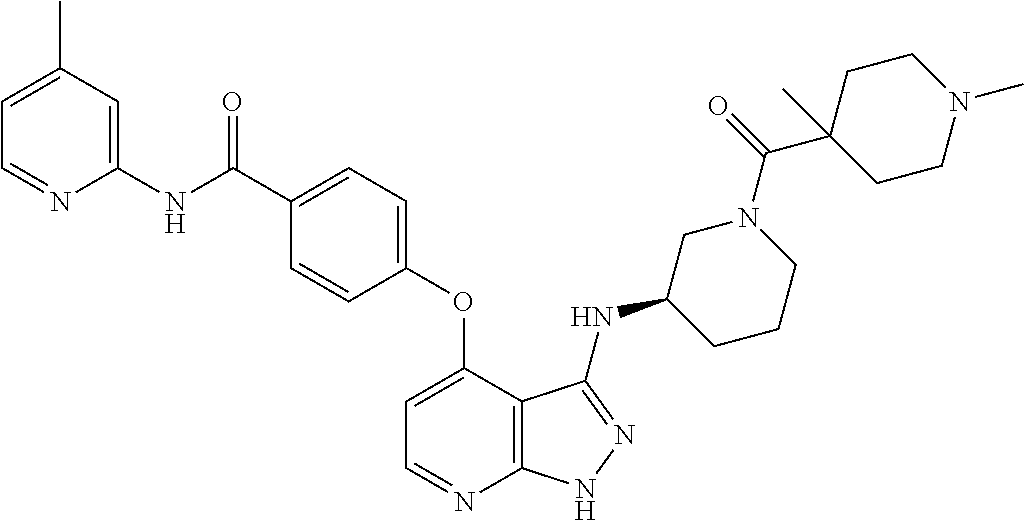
C1(NC(C2=CC=C(OC3=CC=NC4=C3C(NC3CCCN(C(=O)C5(C)CCN(C)CC5)C3)=NN4)C=C2)=O)=CC(C)=CC=N1
